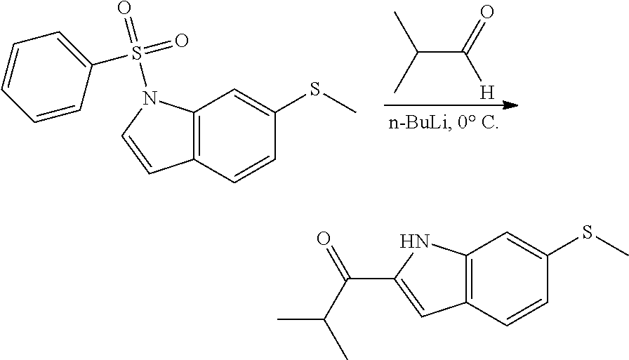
C12=C(C=CC(SC)=C1)C=CN2S(=O)(=O)C1=CC=CC=C1.C(C(=O)[H])(C)C.C12=C(C=CC(SC)=C1)C=C(C(=O)C(C)C)N2
